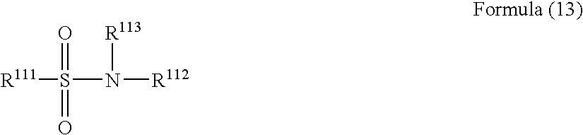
[R111]S(=O)(=O)N([R113])[R112]
